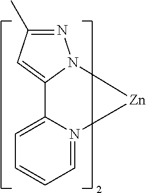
C1(C)=NN2C(=C1)C1=CC=CC=N1[Zn]2
